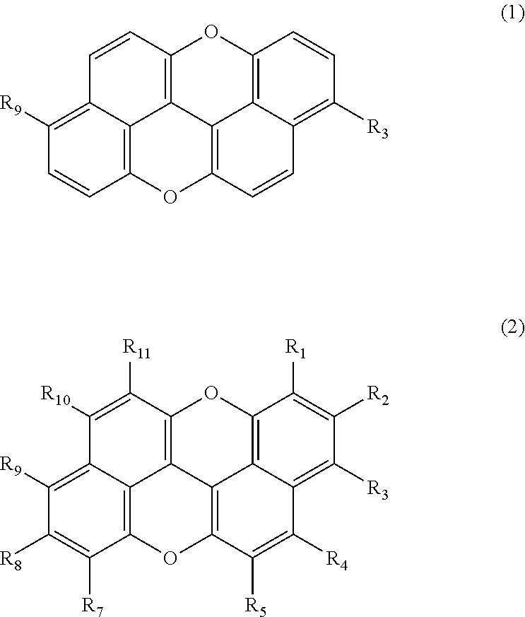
C1=CC2=C3C4=C(C=CC([R9])=C14)OC1=C3C3=C(O2)C=CC([R3])=C3C=C1.C1([R10])=C([R11])C2=C3C4=C(C([R7])=C([R8])C([R9])=C14)OC1=C3C3=C(O2)C([R1])=C([R2])C([R3])=C3C([R4])=C1[R5]
